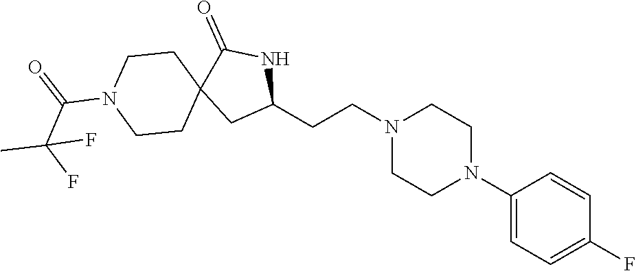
C1(N2CCN(CCC3NC(=O)C4(C3)CCN(C(=O)C(C)(F)F)CC4)CC2)=CC=C(F)C=C1
